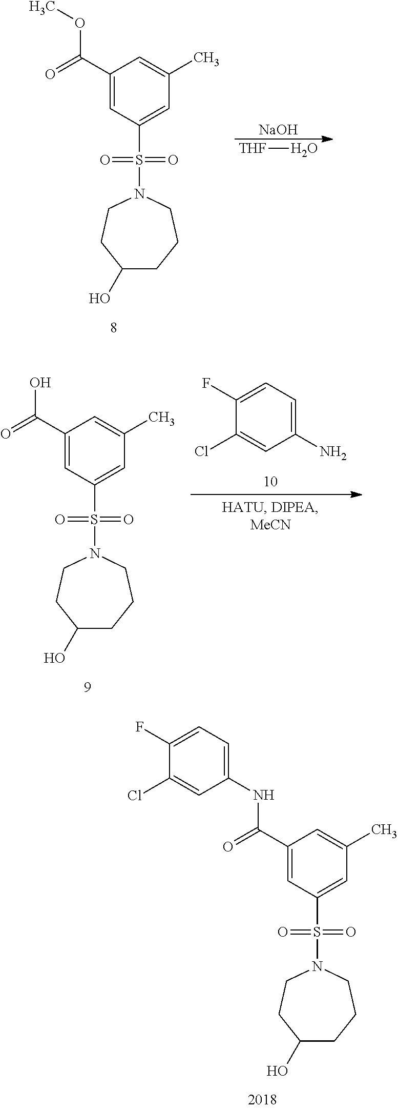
C1=C(S(N2CCC(O)CCC2)(=O)=O)C=C(C(OC)=O)C=C1C.[NaOH].[THF]O.C1=C(S(N2CCC(O)CCC2)(=O)=O)C=C(C(NC2=CC=C(F)C(Cl)=C2)=O)C=C1C.C1(N)=CC=C(F)C(Cl)=C1.C1=C(S(N2CCC(O)CCC2)(=O)=O)C=C(C(O)=O)C=C1C
